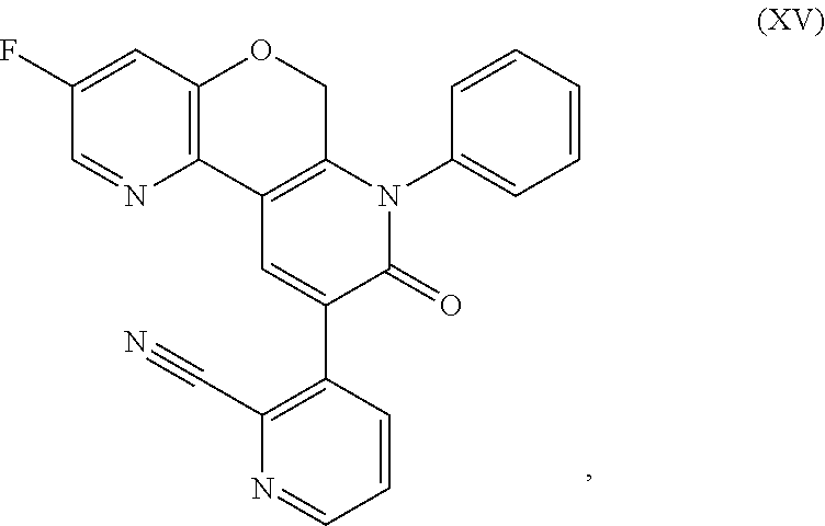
C1(N2C3=C(C=C(C4=C(C#N)N=CC=C4)C2=O)C2=C(C=C(F)C=N2)OC3)=CC=CC=C1
